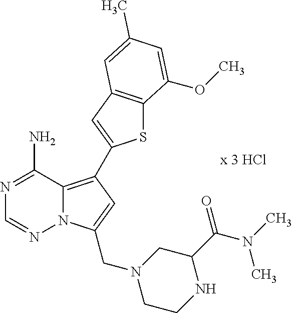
S1C2=C(C=C1C1=C3N(N=CN=C3N)C(CN3CCNC(C(=O)N(C)C)C3)=C1)C=C(C)C=C2OC
